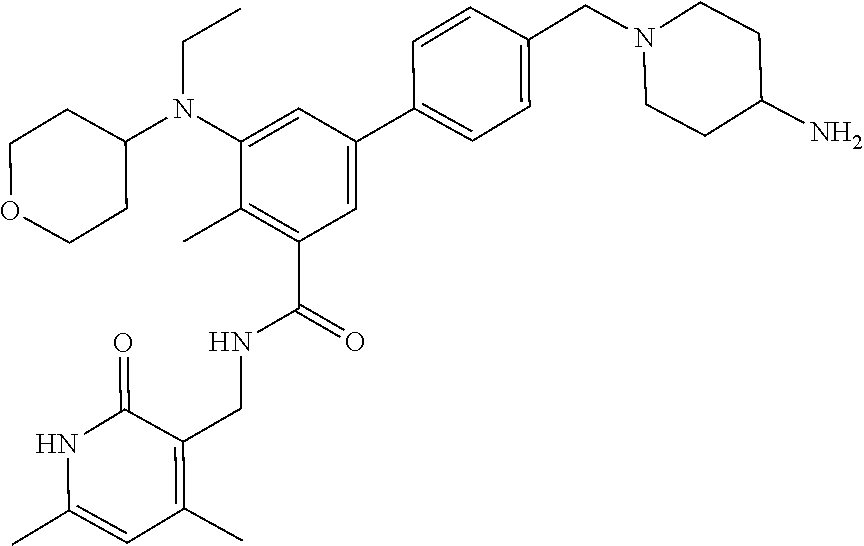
C1=CC(CN2CCC(N)CC2)=CC=C1C1=CC(C(=O)NCC2=C(C)C=C(C)NC2=O)=C(C)C(N(C2CCOCC2)CC)=C1
